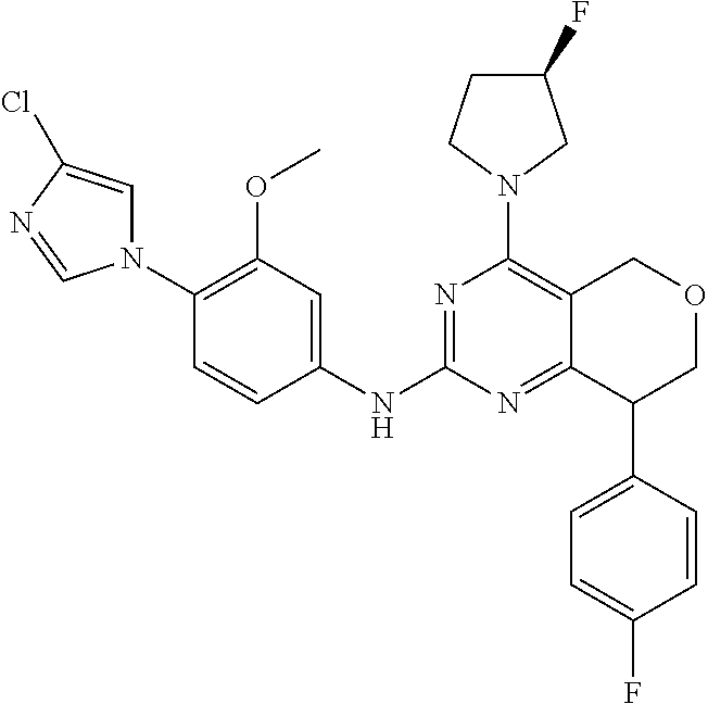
N1(C2=C(OC)C=C(NC3=NC(N4CC(F)CC4)=C4C(=N3)C(C3=CC=C(F)C=C3)COC4)C=C2)C=C(Cl)N=C1
